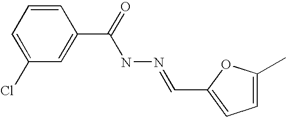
C1=C(Cl)C=C(C(NN=CC2=CC=C(C)O2)=O)C=C1
